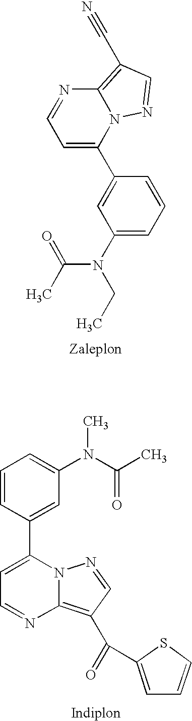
C1=C(C2=CC(N(CC)C(C)=O)=CC=C2)N2C(=C(C#N)C=N2)N=C1.C1=CC(C2=CC=NC3=C(C(=O)C4=CC=CS4)C=NN23)=CC(N(C(C)=O)C)=C1
